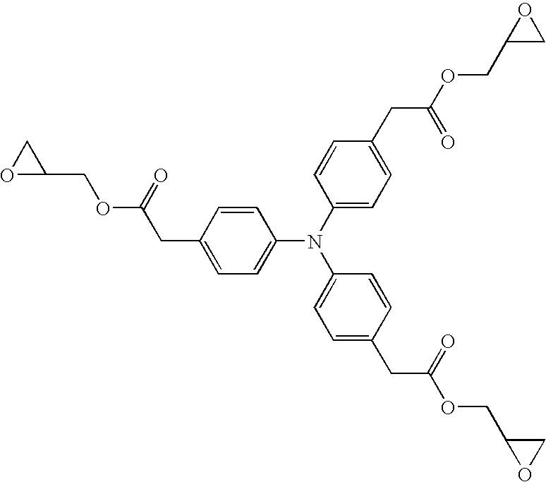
C1(CC(=O)OCC2CO2)=CC=C(N(C2=CC=C(CC(=O)OCC3OC3)C=C2)C2=CC=C(CC(=O)OCC3CO3)C=C2)C=C1
